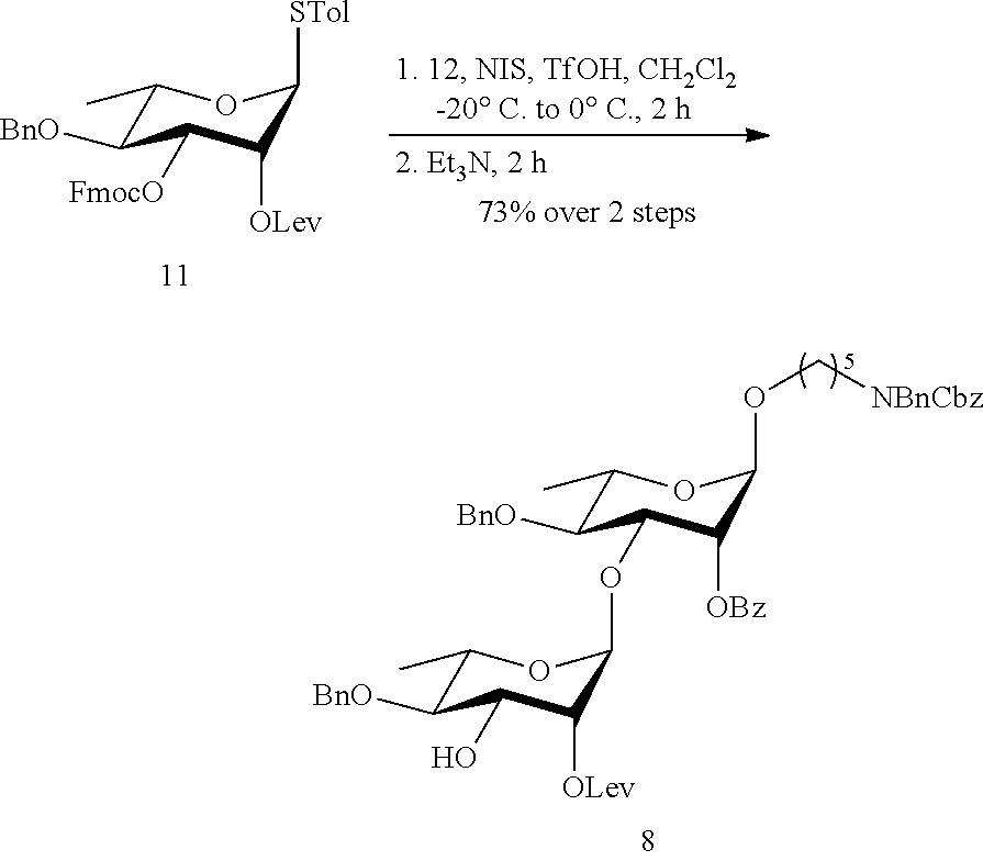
C1(C)C([BnO])C(O)C([OLev])C(OC2C([BnO])C(C)OC(OC[NBnCbz])C2[OBz])O1.C1(C)C([BnO])C([FmocO])C([OLev])C([STol])O1
